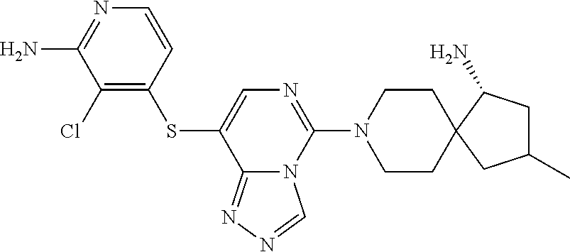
C1(Cl)=C(SC2=CN=C(N3CCC4(CC3)C(N)CC(C)C4)N3C2=NN=C3)C=CN=C1N
